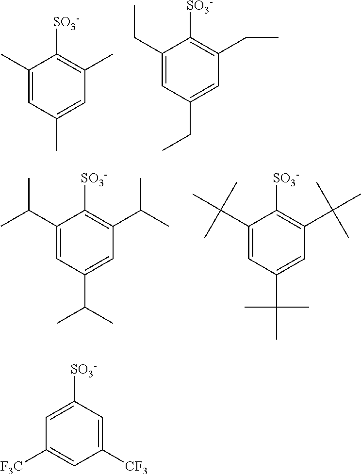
C1(C)=CC(C)=CC(C)=C1[SO3-].C1(CC)=CC(CC)=CC(CC)=C1[SO3-].C1(C(C)C)=CC(C(C)C)=CC(C(C)C)=C1[SO3-].C1(C(C)(C)C)=CC(C(C)(C)C)=CC(C(C)(C)C)=C1[SO3-].C1=C([SO3-])C=C([CF3])C=C1[F3C]
